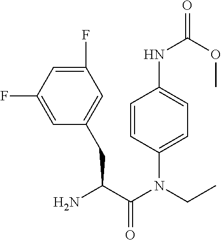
C1=CC(N(C(C(N)CC2=CC(F)=CC(F)=C2)=O)CC)=CC=C1NC(=O)OC
